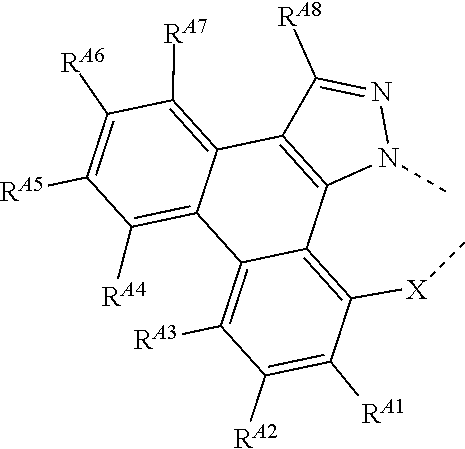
C12=C(C3=C([RA7])C([RA6])=C([RA5])C([RA4])=C3C3=C([RA3])C([RA2])=C([RA1])C([X]C)=C13)C([RA8])=NN2C
